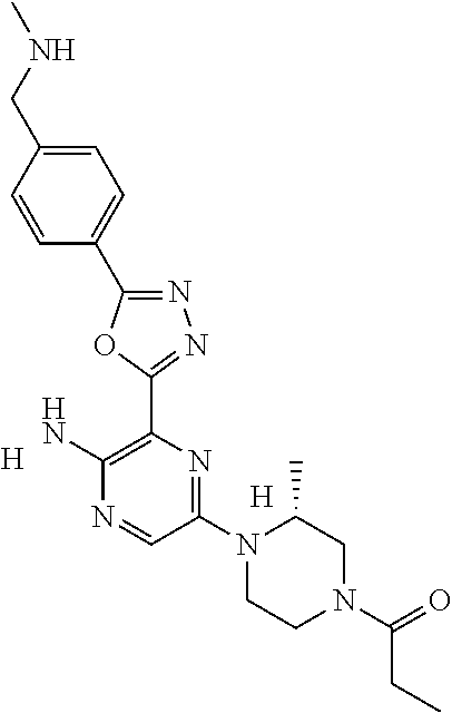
[H].C1(N2CCN(C(=O)CC)CC2C)=NC(C2=NN=C(C3=CC=C(CNC)C=C3)O2)=C(N)N=C1.[H]
